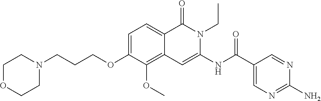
C1=C(OCCCN2CCOCC2)C(OC)=C2C(=C1)C(=O)N(CC)C(NC(C1=CN=C(N)N=C1)=O)=C2
